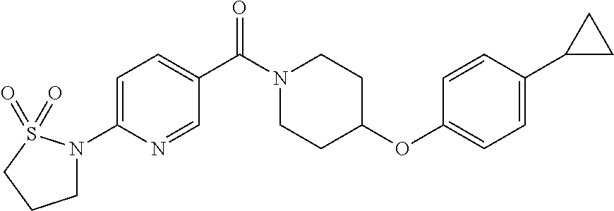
C1=C(N2CCCS2(=O)=O)N=CC(C(N2CCC(OC3=CC=C(C4CC4)C=C3)CC2)=O)=C1
